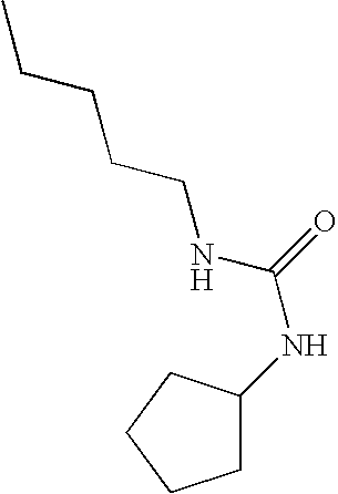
CCCCCNC(NC1CCCC1)=O
